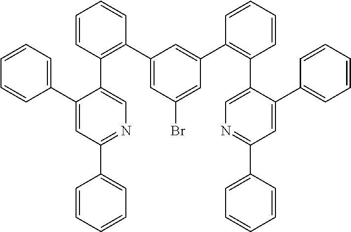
C1=CC=CC=C1C1=NC=C(C2=C(C3=CC(Br)=CC(C4=C(C5=CN=C(C6=CC=CC=C6)C=C5C5=CC=CC=C5)C=CC=C4)=C3)C=CC=C2)C(C2=CC=CC=C2)=C1
